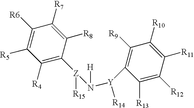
C1([R6])=C([R5])C([R4])=C([Z]([R15])N([Y](C2=C([R9])C([R10])=C([R11])C([R12])=C2[R13])[R14])[H])C([R8])=C1[R7]
